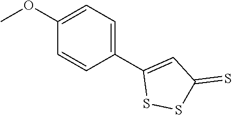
C1(C2=CC(=S)SS2)=CC=C(OC)C=C1
